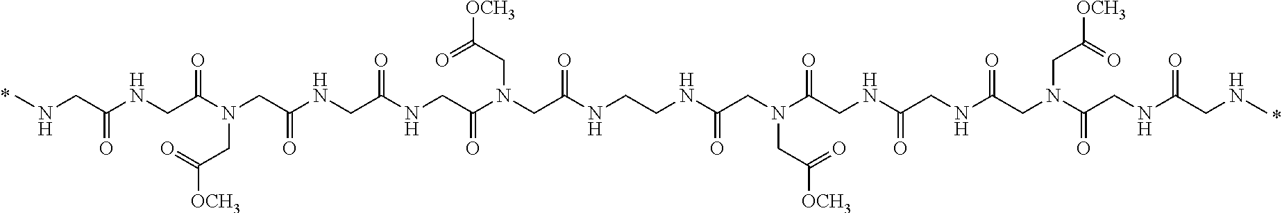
C(NCC(NCC(N(CC(NCCNC(=O)CN(CC(=O)[OCH3])C(CNC(=O)CNC(CN(C(CNC(CNC)=O)=O)CC(=O)[OCH3])=O)=O)=O)CC(=O)[OCH3])=O)=O)(CN(C(=O)CNC(CNC)=O)CC([OCH3])=O)=O
